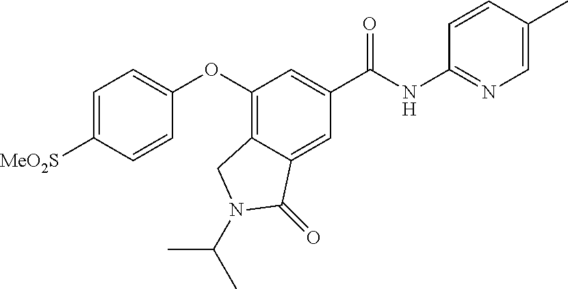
C1(NC(C2=CC(OC3=CC=C([MeO2S])C=C3)=C3C(=C2)C(=O)N(C(C)C)C3)=O)=NC=C(C)C=C1
